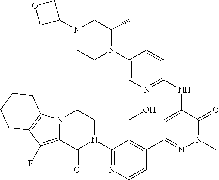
C1=CN=C(N2CCN3C(=C(F)C4=C3CCCC4)C2=O)C(CO)=C1C1=NN(C)C(=O)C(NC2=NC=C(N3C(C)CN(C4COC4)CC3)C=C2)=C1
